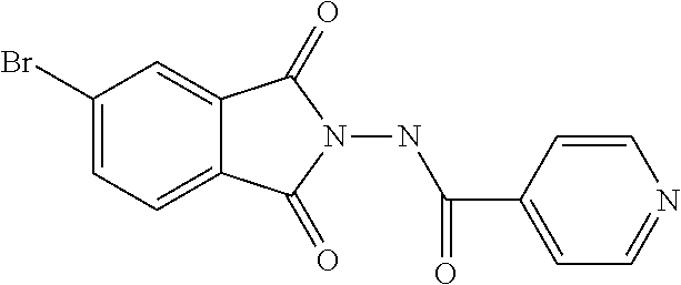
C1(Br)=CC=C2C(=C1)C(=O)N(NC(C1=CC=NC=C1)=O)C2=O
